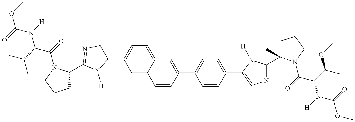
O(C(=O)N(C(C(=O)N1C(C2=NCC(C3=CC=C4C(=C3)C=CC(C3=CC=C(C5=CNC(C6(C)CCCN6C(C(N(C(OC)=O)[H])C(C)OC)=O)N5[H])C=C3)=C4)N2[H])CCC1)C(C)C)[H])C
